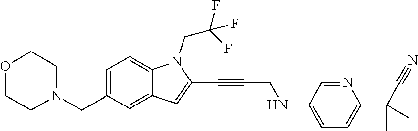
C1=C(CN2CCOCC2)C=C2C(=C1)N(CC(F)(F)F)C(C#CCNC1=CC=C(C(C)(C)C#N)N=C1)=C2
